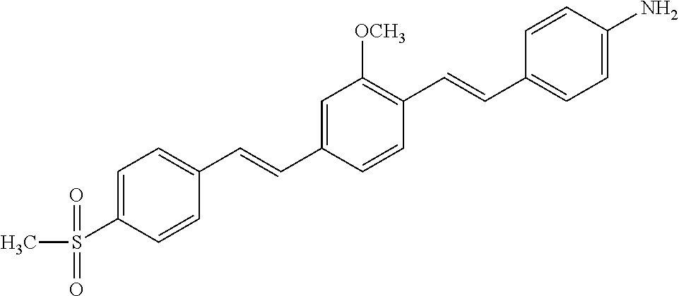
C1=CC(N)=CC=C1C=CC1=C([OCH3])C=C(C=CC2=CC=C(S(C)(=O)=O)C=C2)C=C1
